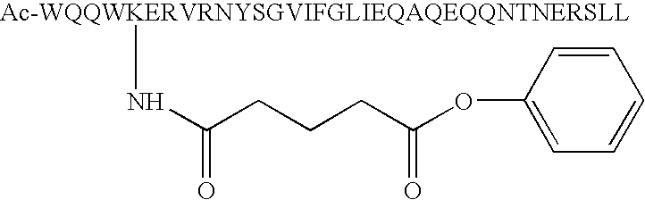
[Ac-WQQWKERVRNYSGVIFGLIEQAQEQQNTNERSLL]NC(CCCC(OC1=CC=CC=C1)=O)=O
